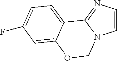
C1=CN=C2N1COC1=CC(F)=CC=C21
